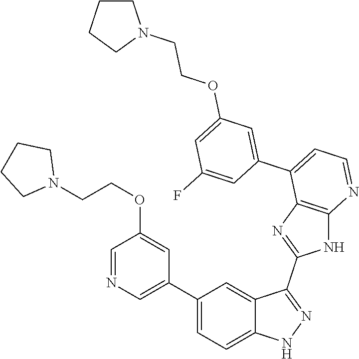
C1(C2=CC=C3C(=C2)C(C2=NC4=C(N2)N=CC=C4C2=CC(OCCN4CCCC4)=CC(F)=C2)=NN3)=CN=CC(OCCN2CCCC2)=C1
